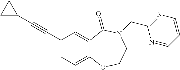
C(C1=CC=C2C(=C1)C(=O)N(CC1=NC=CC=N1)CCO2)#CC1CC1
